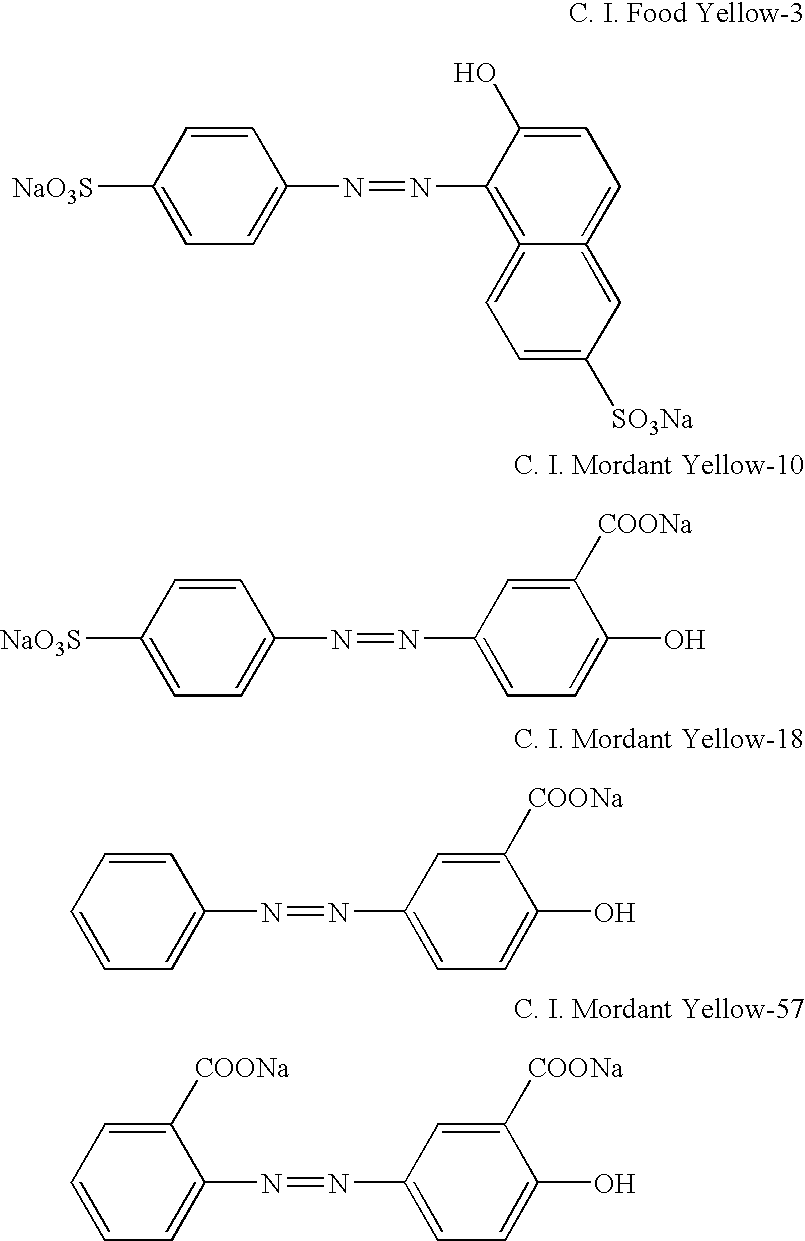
C1=CC([NaO3S])=CC=C1N=NC1=C2=CC=C([SO3Na])C=C2=CC=C1O.C1=CC([NaO3S])=CC=C1N=NC1=CC=C(O)C([COONa])=C1.C1=CC=CC=C1N=NC1=CC=C(O)C([COONa])=C1.C1([COONa])=CC=CC=C1N=NC1=CC=C(O)C([COONa])=C1
